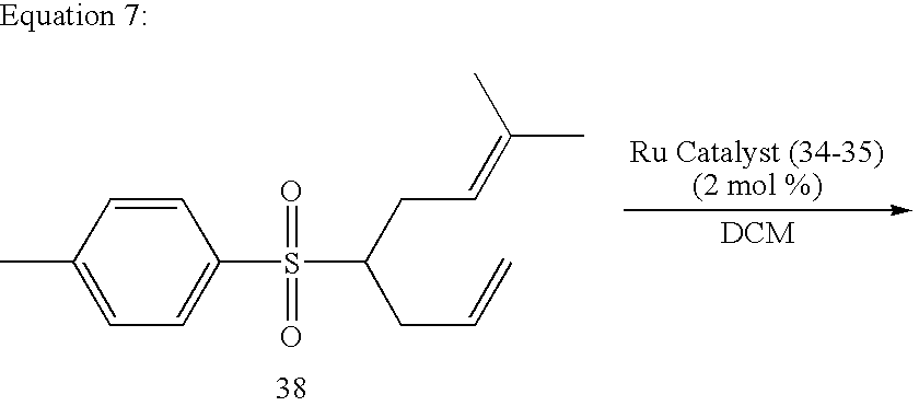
C1=C(C)C=CC(S(=O)(=O)C(CC=C(C)C)CC=C)=C1
